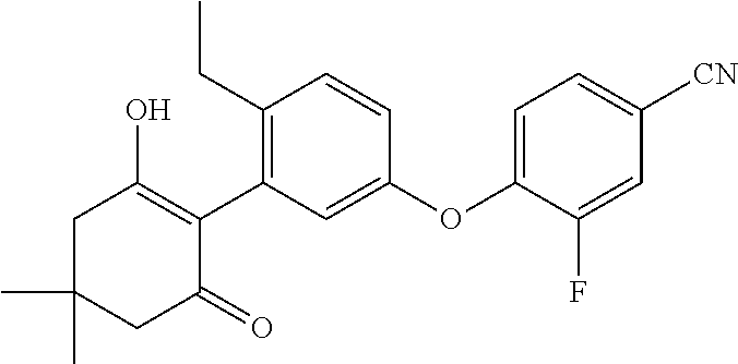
C1C(C)(C)CC(=O)C(C2=C(CC)C=CC(OC3=CC=C([CN])C=C3F)=C2)=C1O
